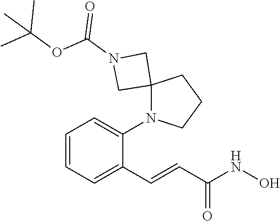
C1=CC=C(C=CC(NO)=O)C(N2C3(CCC2)CN(C(=O)OC(C)(C)C)C3)=C1
